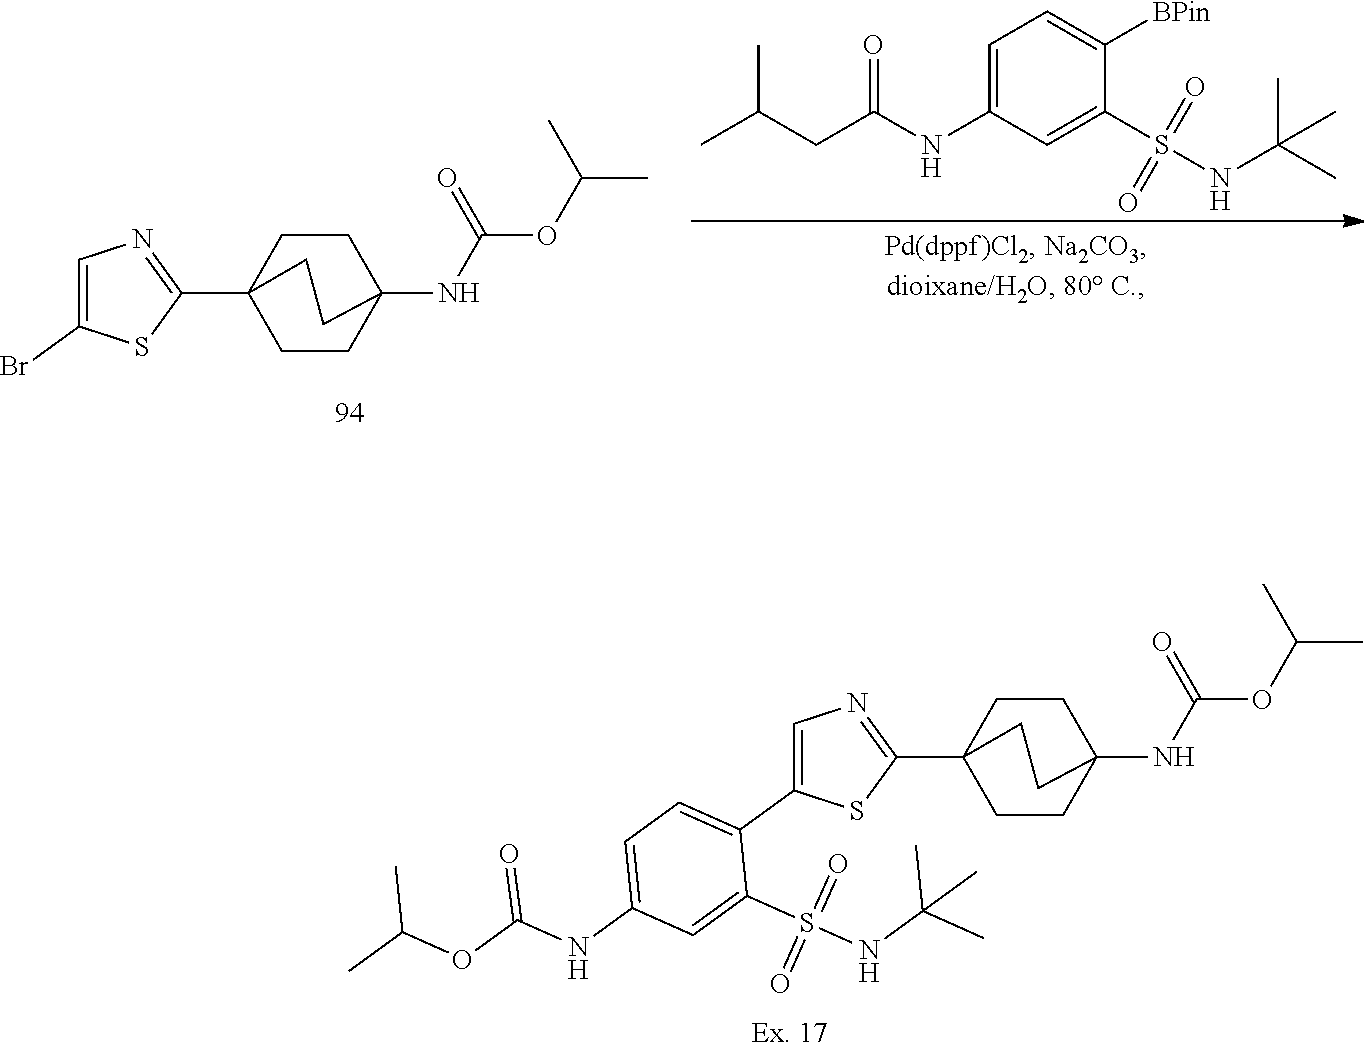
CC(CC(NC1=CC=C([BPin])C(S(NC(C)(C)C)(=O)=O)=C1)=O)C.C1=C(Br)SC(C23CCC(NC(OC(C)C)=O)(CC2)CC3)=N1.C1=C(C2=CC=C(NC(OC(C)C)=O)C=C2S(NC(C)(C)C)(=O)=O)SC(C23CCC(NC(OC(C)C)=O)(CC2)CC3)=N1
